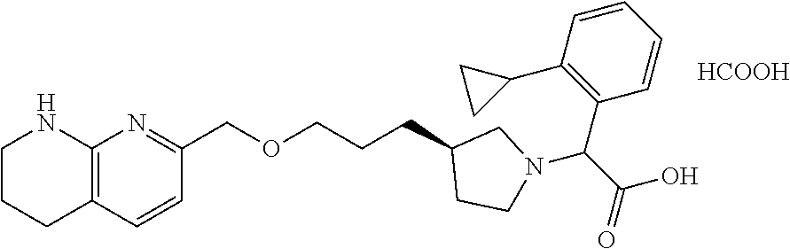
C12=C(C=CC(COCCCC3CCN(C(C(=O)O)C4=C(C5CC5)C=CC=C4)C3)=N1)CCCN2.[HCOOH]
